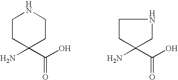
NC1(C(O)=O)CCNCC1.NC1(C(O)=O)CNCC1
